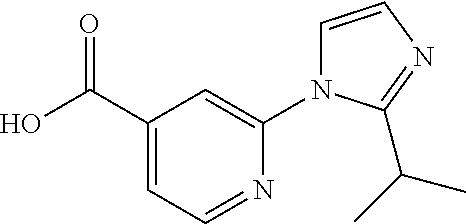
C1(C(O)=O)=CC=NC(N2C=CN=C2C(C)C)=C1
